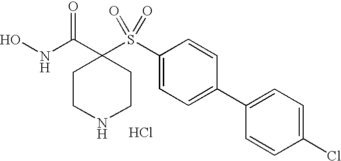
Cl.N(C(=O)C1(S(C2=CC=C(C3=CC=C(Cl)C=C3)C=C2)(=O)=O)CCNCC1)O
